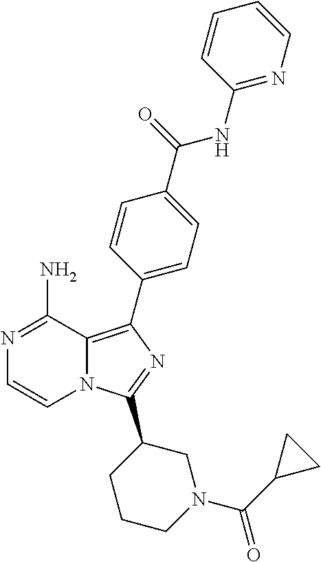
N1=C(N)C2=C(C3=CC=C(C(=O)NC4=NC=CC=C4)C=C3)N=C(C3CCCN(C(C4CC4)=O)C3)N2C=C1
